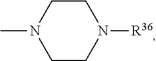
N1(C)CCN([R36])CC1
